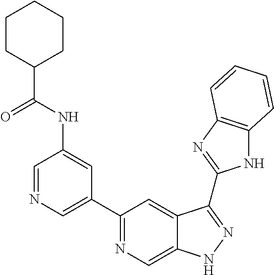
C1=NC=C(C2=NC=C3C(=C2)C(C2=NC4=C(N2)C=CC=C4)=NN3)C=C1NC(C1CCCCC1)=O
